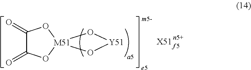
[X51].O1[Y51]O[M51]12OC(=O)C(=O)O2
